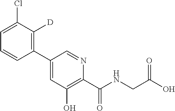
C1(C2=C([D])C(Cl)=CC=C2)=CC(O)=C(C(NCC(O)=O)=O)N=C1
